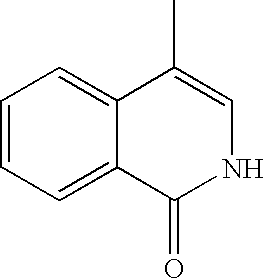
C1=CC=C2C(=C1)C(C)=CNC2=O
